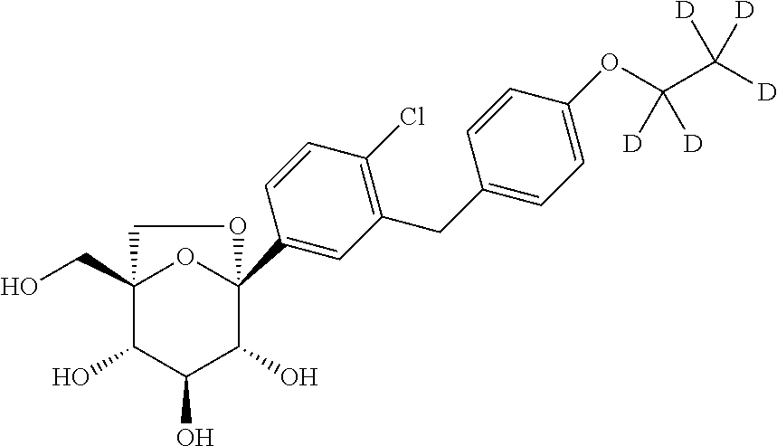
C12(CO)C(O)C(O)C(O)C(C3=CC(CC4=CC=C(OC(C([D])([D])[D])([D])[D])C=C4)=C(Cl)C=C3)(O1)OC2
